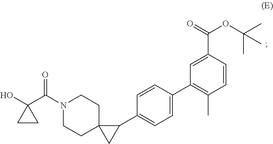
N1(C(=O)C2(O)CC2)CCC2(CC1)CC2C1=CC=C(C2=C(C)C=CC(C(=O)OC(C)(C)C)=C2)C=C1
